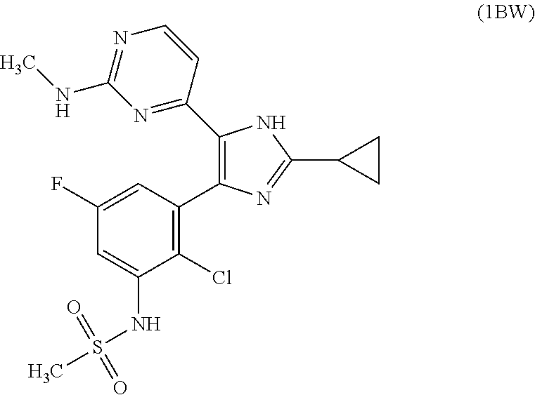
C1(Cl)=C(C2=C(C3=NC(NC)=NC=C3)NC(C3CC3)=N2)C=C(F)C=C1NS(C)(=O)=O
